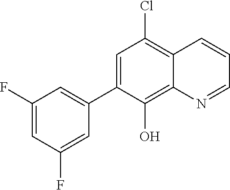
C1=C(C2=CC(F)=CC(F)=C2)C(O)=C2C(=C1Cl)C=CC=N2
